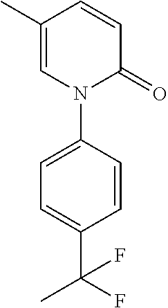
N1(C2=CC=C(C(C)(F)F)C=C2)C(=O)C=CC(C)=C1
